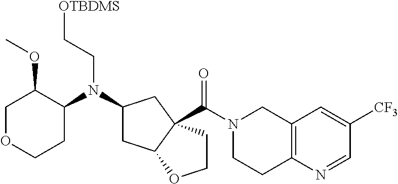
C1OCCC(N(C2CC3C(C(N4CCC5=C(C4)C=C([CF3])C=N5)=O)(C2)CCO3)CC[OTBDMS])C1OC
